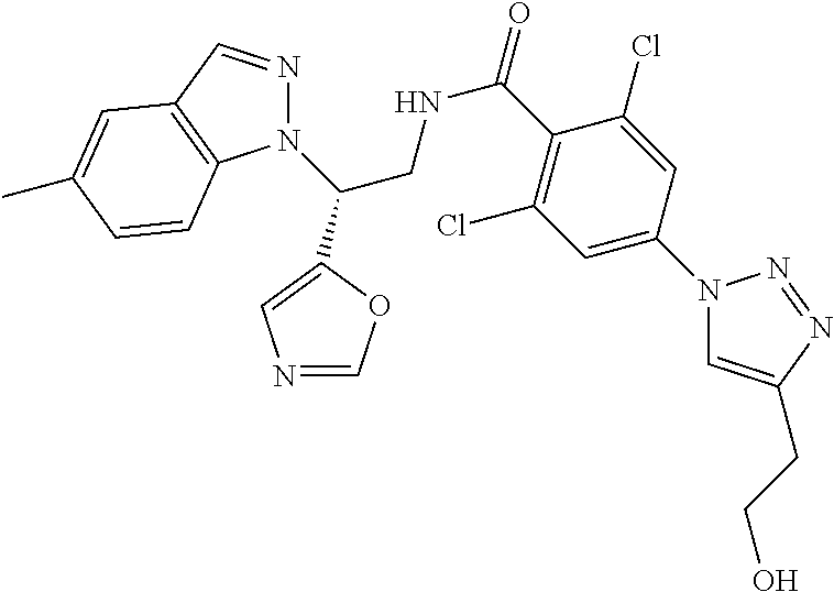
N1(C2=CC(Cl)=C(C(NCC(N3N=CC4=C3C=CC(C)=C4)C3=CN=CO3)=O)C(Cl)=C2)C=C(CCO)N=N1
